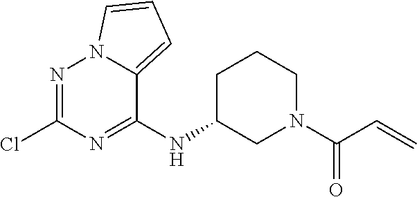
C1(NC2CCCN(C(C=C)=O)C2)=NC(Cl)=NN2C1=CC=C2
